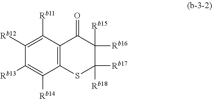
C1([Rb16])([Rb15])C([Rb17])([Rb18])SC2=C(C1=O)C([Rb11])=C([Rb12])C([Rb13])=C2[Rb14]
